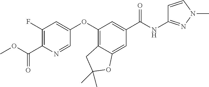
C1(F)=C(C(=O)OC)N=CC(OC2=C3C(=CC(C(NC4=NN(C)C=C4)=O)=C2)OC(C)(C)C3)=C1
